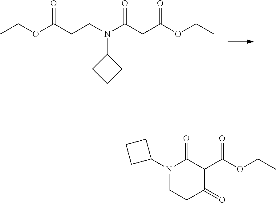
CCOC(CCN(C1CCC1)C(CC(OCC)=O)=O)=O.N1(C2CCC2)C(=O)C(C(OCC)=O)C(=O)CC1
